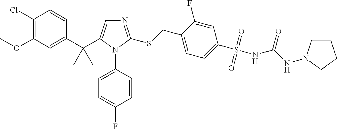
C1(C(C2=CN=C(SCC3=CC=C(S(=O)(=O)NC(NN4CCCC4)=O)C=C3F)N2C2=CC=C(F)C=C2)(C)C)=CC(OC)=C(Cl)C=C1
